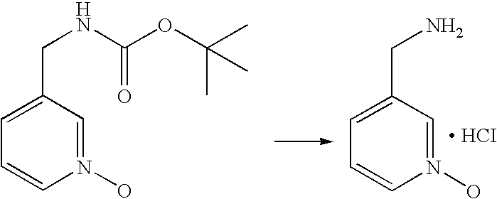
C1=C(CNC(OC(C)(C)C)=O)C=N(O)C=C1.C1=C(CN)C=N(O)C=C1
